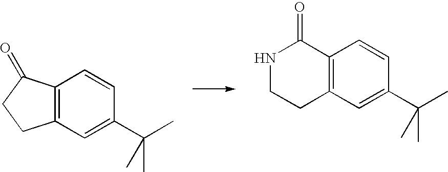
C12=C(C=C(C(C)(C)C)C=C1)CCC2=O.C12=C(C=C(C(C)(C)C)C=C1)CCNC2=O
